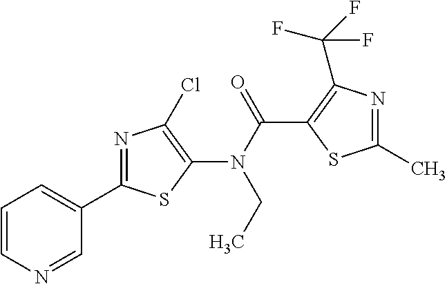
N(C(=O)C1=C(C(F)(F)F)N=C(C)S1)(C1=C(Cl)N=C(C2=CC=CN=C2)S1)CC
